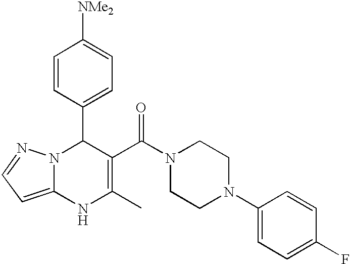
C1=CC(C2N3C(=CC=N3)NC(C)=C2C(N2CCN(C3=CC=C(F)C=C3)CC2)=O)=CC=C1[NMe2]
